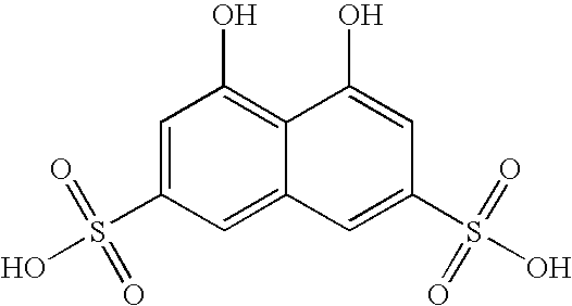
C1=C2C(=C(O)C=C1S(=O)(=O)O)C(O)=CC(S(O)(=O)=O)=C2
